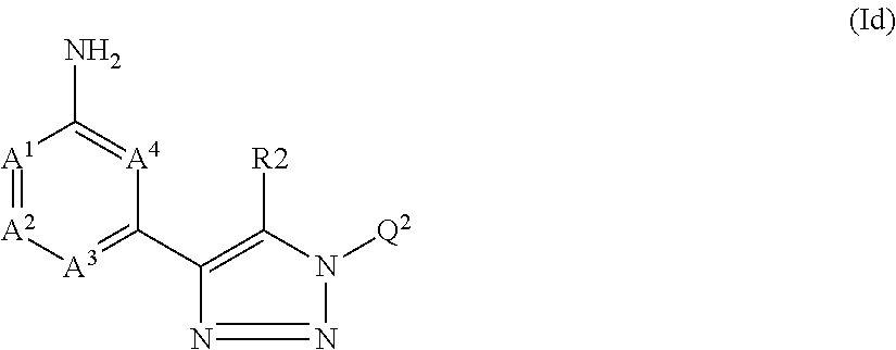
[A1]1=[A2][A3]=C(C2=C([R2])N([Q2])N=N2)[A4]=C1N
